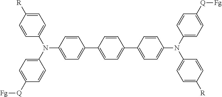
N(C1=CC=C(C2=CC=C(C3=CC=C(N(C4=CC=C([Q][Fg])C=C4)C4=CC=C([R])C=C4)C=C3)C=C2)C=C1)(C1=CC=C([Q][Fg])C=C1)C1=CC=C([R])C=C1
